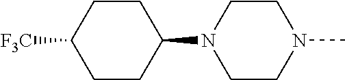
C1CC(N2CCN(C)CC2)CCC1[F3C]
